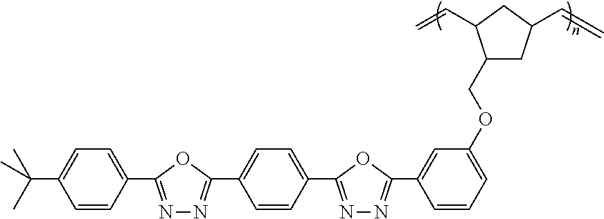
C1=CC(C2=NN=C(C3=CC=C(C4=NN=C(C5=CC(OCC6C(C=C)CC(C=C)C6)=CC=C5)O4)C=C3)O2)=CC=C1C(C)(C)C
